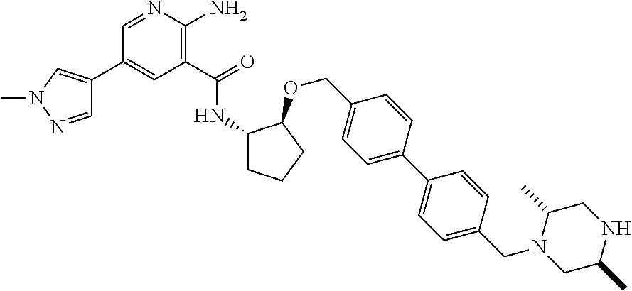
C1(C(=O)NC2CCCC2OCC2=CC=C(C3=CC=C(CN4CC(C)NCC4C)C=C3)C=C2)=C(N)N=CC(C2=CN(C)N=C2)=C1
